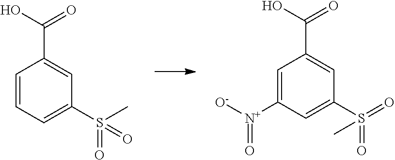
C1=CC=C(S(C)(=O)=O)C=C1C(O)=O.C1=C([N+]([O-])=O)C=C(S(=O)(=O)C)C=C1C(O)=O
